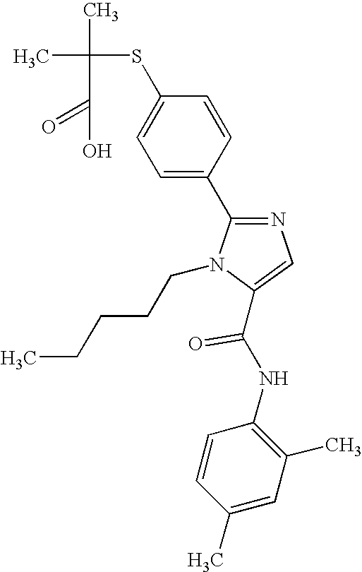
CC(C)(SC1=CC=C(C2=NC=C(C(NC3=C(C)C=C(C)C=C3)=O)N2CCCCC)C=C1)C(=O)O
